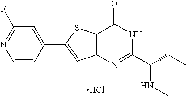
C1=CC(C2=CC3=C(S2)C(=O)NC(C(C(C)C)NC)=N3)=CC(F)=N1.Cl
